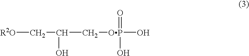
[R2O]CC(O)C[OP](O)(=O)O
